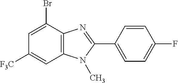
C12=C(C(Br)=CC([F3C])=C1)N=C(C1=CC=C(F)C=C1)N2C
